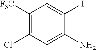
C1([F3C])=C(Cl)C=C(N)C(I)=C1
